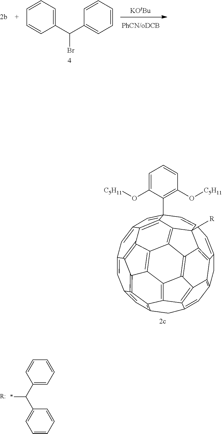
C1=C(C(C2=CC=CC=C2)Br)C=CC=C1.[KOtBu].C1=C2C=C3(C4=C(O[C5H11])C=CC=C4O[C5H11])C=CC45C6=C7C(=CC4[R])CC4=C7C7=C8C(=C4)CC4=C9C8=C8C7=C6C6=C5C3=C2C2=C3C1=CC(=C4)C9=C3C8=C62.[R:].C1=C(C(C2=CC=CC=C2)*)C=CC=C1
